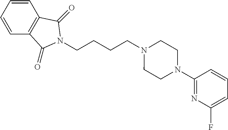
C(CN1CCN(C2=NC(F)=CC=C2)CC1)CCN1C(=O)C2=C(C=CC=C2)C1=O
